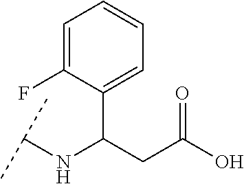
C1(C(CC(O)=O)NC(C)C)=CC=CC=C1F
